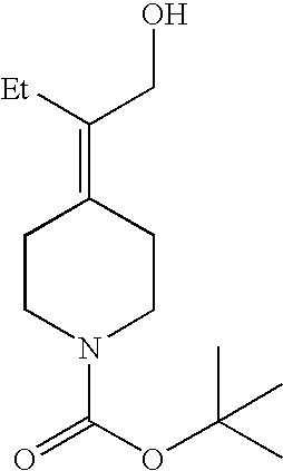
C1CN(C(OC(C)(C)C)=O)CCC1=C([Et])CO
